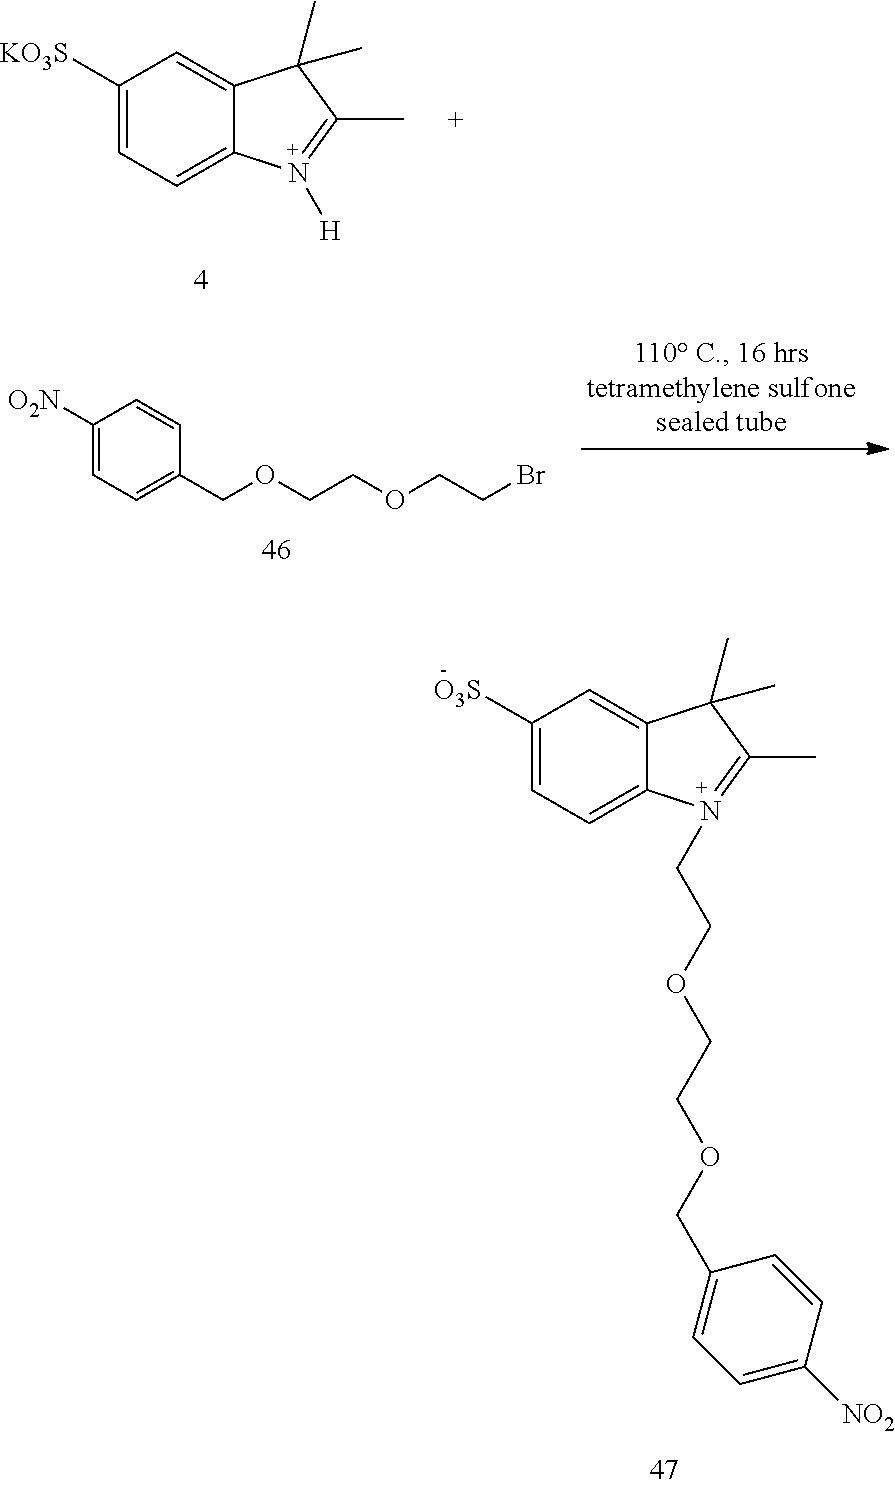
C1([KO3S])=CC=C2C(=C1)C(C)(C)C(C)=N2[H].C1([O2N])=CC=C(COCCOCCBr)C=C1.C1([O3S])=CC=C2C(=C1)C(C)(C)C(C)=N2CCOCCOCC1=CC=C([NO2])C=C1
